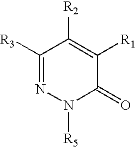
C1([R3])=NN([R5])C(=O)C([R1])=C1[R2]
